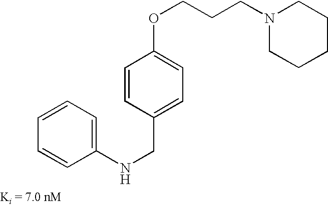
N1(CCCOC2=CC=C(CNC3=CC=CC=C3)C=C2)CCCCC1
